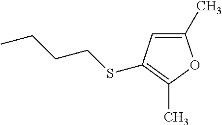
C1(C)=CC(SCCCC)=C(C)O1
